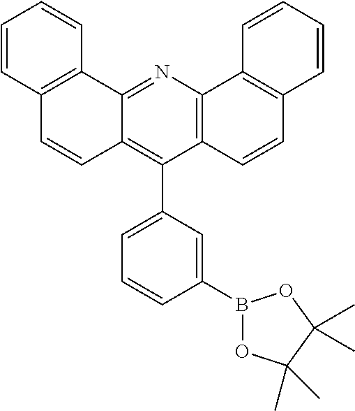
C12=C(N=C3C(=C1C1=CC=CC(B4OC(C)(C)C(C)(C)O4)=C1)C=CC1=C3C=CC=C1)C1=C(C=C2)C=CC=C1
